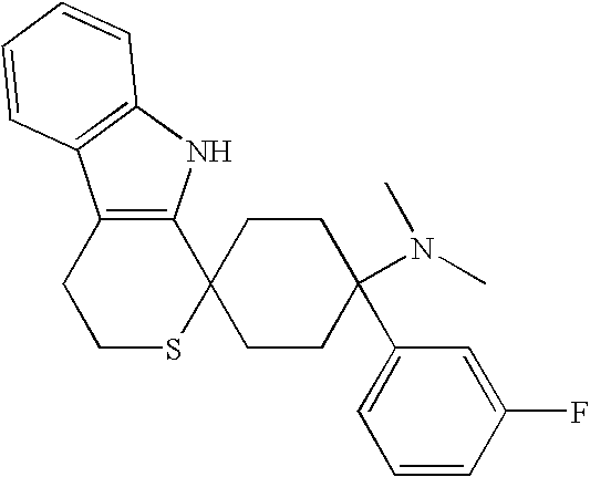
C12=C(NC3=C1C=CC=C3)C1(SCC2)CCC(C2=CC=CC(F)=C2)(N(C)C)CC1
